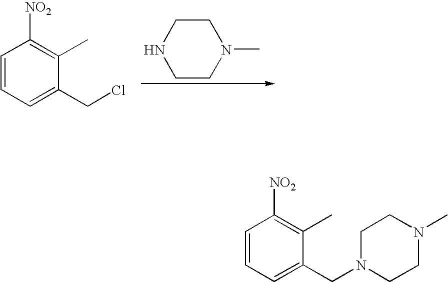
C1NCCN(C)C1.C1=CC=C(CCl)C(C)=C1[NO2].C1=CC=C(CN2CCN(C)CC2)C(C)=C1[NO2]
